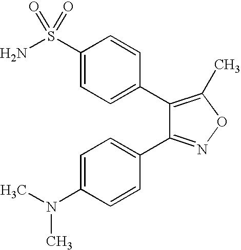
C1(C2=CC=C(S(N)(=O)=O)C=C2)=C(C)ON=C1C1=CC=C(N(C)C)C=C1
